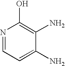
N1=CC=C(N)C(N)=C1O
